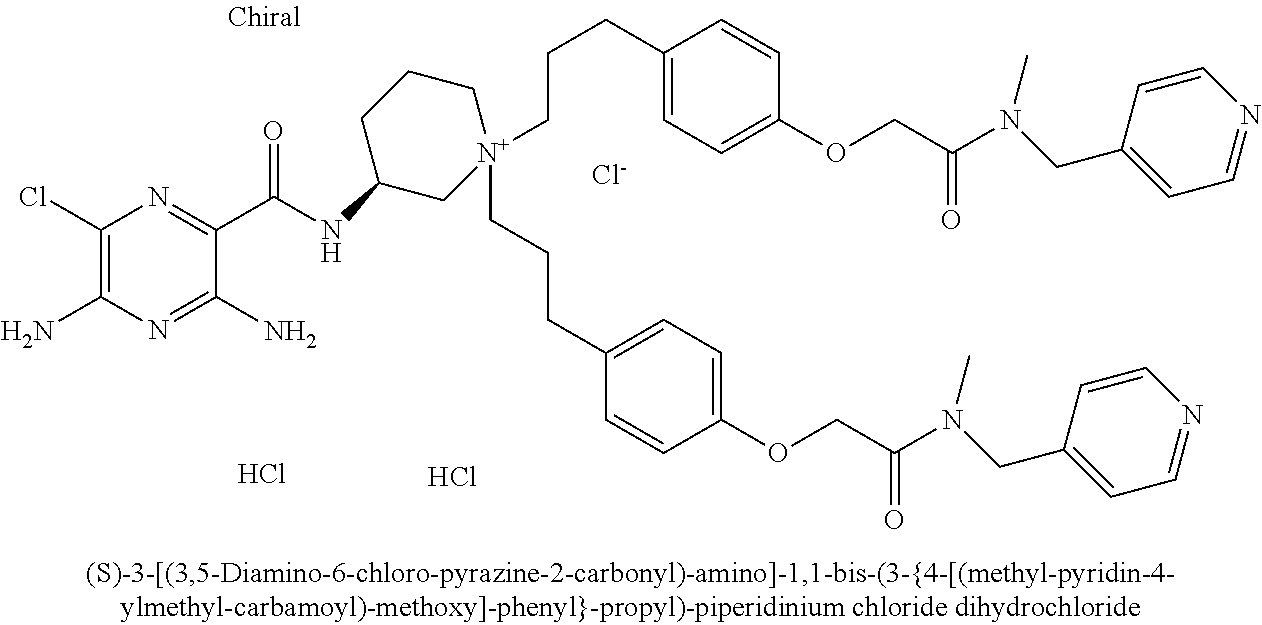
C1(Cl)=C(N)N=C(N)C(C(=O)NC2C[N+](CCCC3=CC=C(OCC(=O)N(C)CC4=CC=NC=C4)C=C3)(CCCC3=CC=C(OCC(N(C)CC4=CC=NC=C4)=O)C=C3)CCC2)=N1.[Cl-].Cl.Cl
